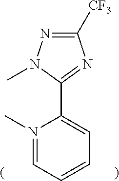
CN1=CC=CC=C1C1=NC([CF3])=NN1C
